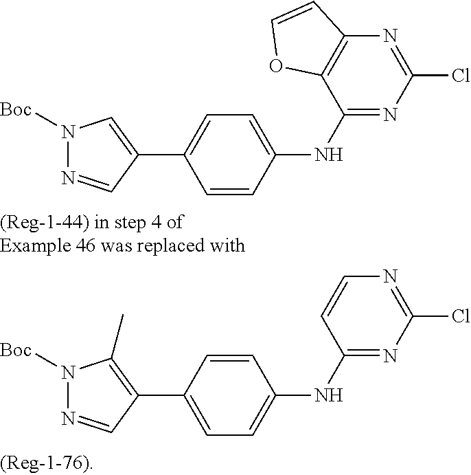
C1(NC2=CC=C(C3=CN([Boc])N=C3)C=C2)=NC(Cl)=NC2=C1OC=C2.C1(NC2=CC=C(C3=C(C)N([Boc])N=C3)C=C2)=NC(Cl)=NC=C1
